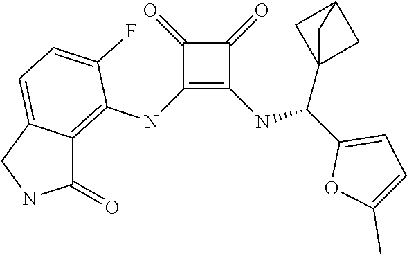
C1(NC2=C3C(=CC=C2F)CNC3=O)=C(NC(C2=CC=C(C)O2)C23CC(C2)C3)C(=O)C1=O
